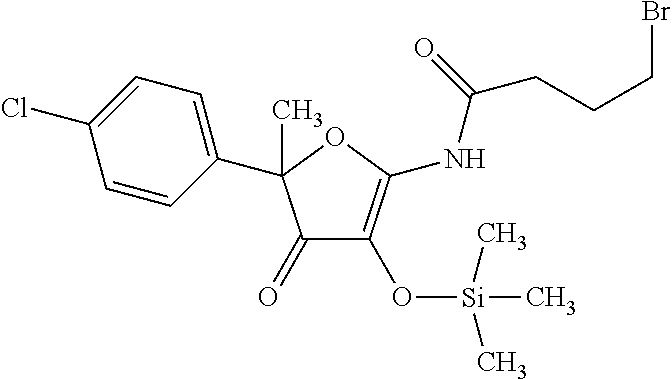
C1(C2(C)C(=O)C(O[Si](C)(C)C)=C(NC(CCCBr)=O)O2)=CC=C(Cl)C=C1
